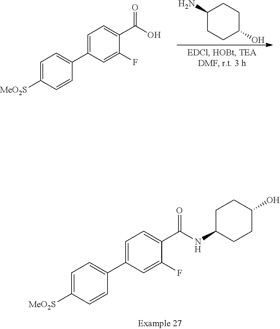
C1(N)CCC(O)CC1.C1=C(C2=CC=C([MeO2S])C=C2)C=C(F)C(C(O)=O)=C1.C1=C(C2=CC=C([MeO2S])C=C2)C=C(F)C(C(NC2CCC(O)CC2)=O)=C1
